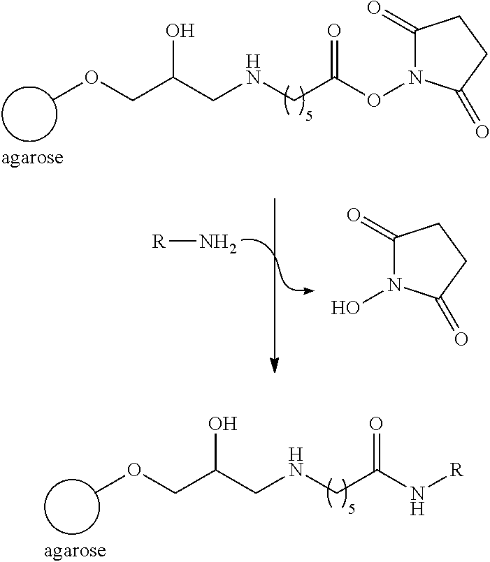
COCC(CNCC(N[R])=O)O.COCC(CNCC(ON1C(=O)CCC1=O)=O)O.[R]N.ON1C(=O)CCC1=O
